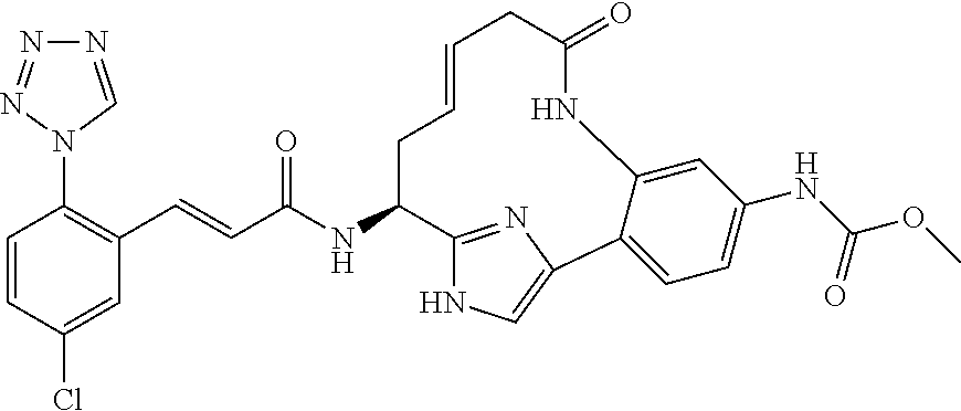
C1=CC(Cl)=CC(C=CC(NC2C3=NC(=CN3)C3=CC=C(NC(OC)=O)C=C3NC(=O)CC=CC2)=O)=C1N1C=NN=N1
